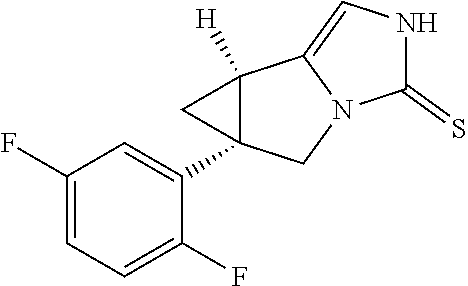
C1(F)=CC=C(F)C(C23C([H])(C2)C2=CNC(=S)N2C3)=C1
